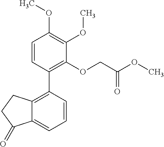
C12=C(C3=C(OCC(OC)=O)C(OC)=C(OC)C=C3)C=CC=C1C(=O)CC2
